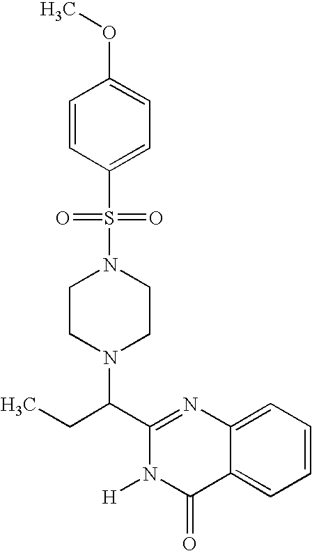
C1(C(CC)N2CCN(S(=O)(=O)C3=CC=C(OC)C=C3)CC2)=NC2=CC=CC=C2C(=O)N1[H]
